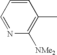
C1=CC=NC([NMe2])=C1C
